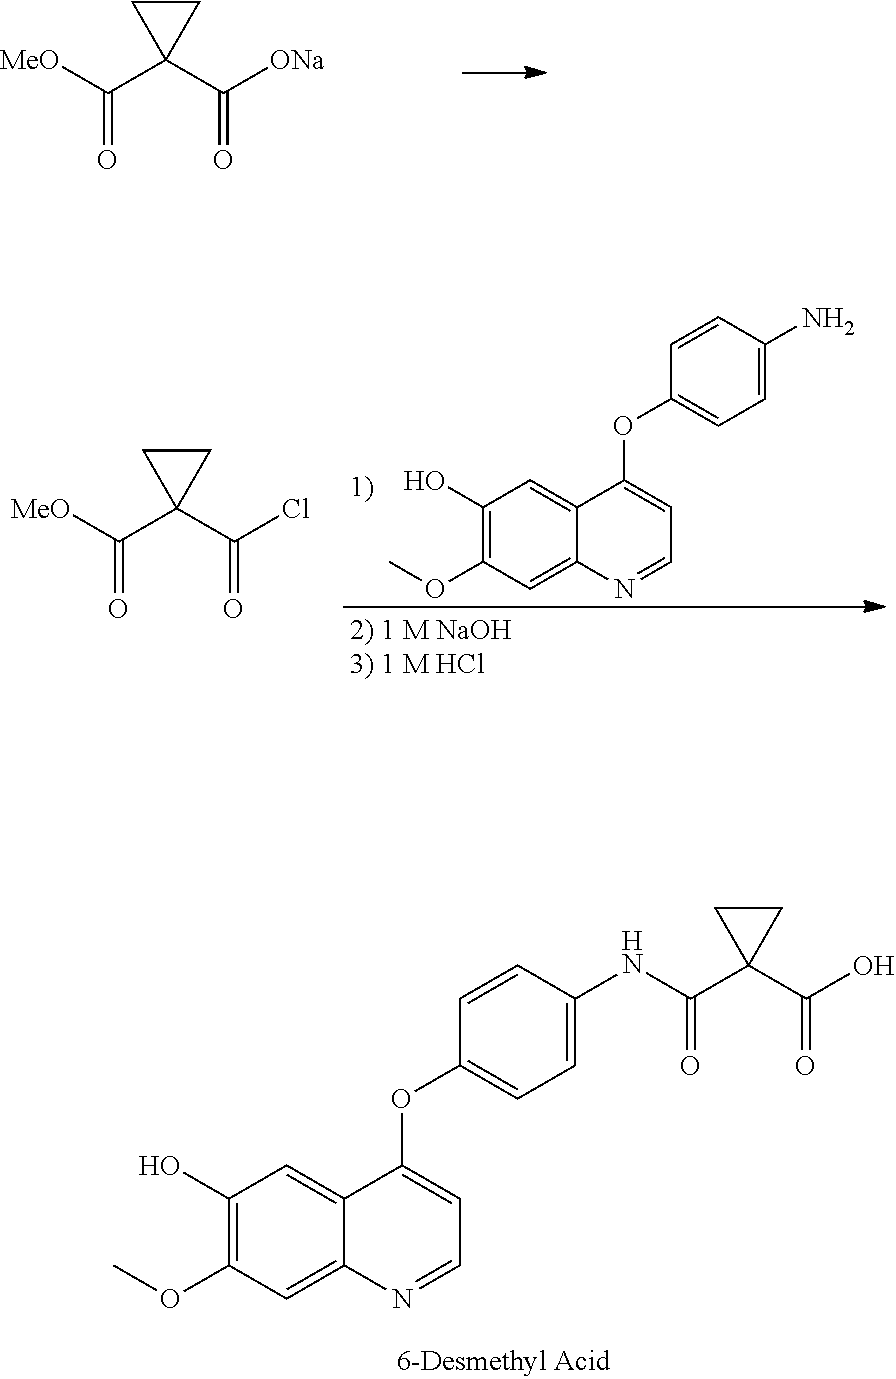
C1CC1(C([MeO])=O)C([ONa])=O.C1(O)=C(OC)C=C2C(=C1)C(OC1=CC=C(N)C=C1)=CC=N2.C1CC1(C([MeO])=O)C(Cl)=O.C1(O)=C(OC)C=C2C(=C1)C(OC1=CC=C(NC(C3(C(O)=O)CC3)=O)C=C1)=CC=N2
